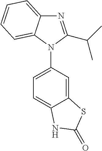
C1(N2C(C(C)C)=NC3=CC=CC=C23)=CC=C2C(=C1)SC(=O)N2
